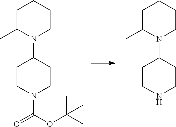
C1CN(C(=O)OC(C)(C)C)CCC1N1CCCCC1C.C1CNCCC1N1CCCCC1C
